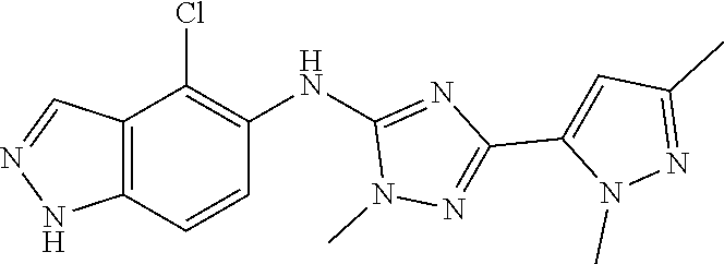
N1(C)N=C(C2=CC(C)=NN2C)N=C1NC1=C(Cl)C2=C(NN=C2)C=C1
